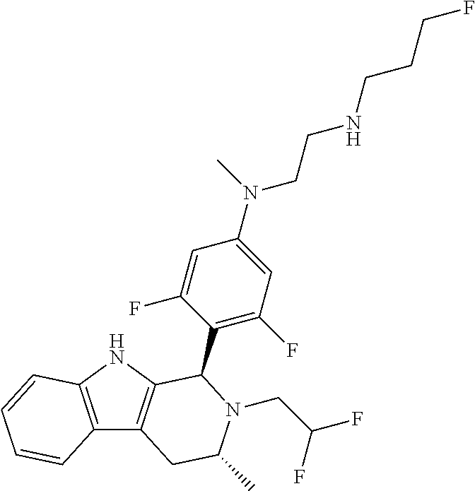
C12=C(NC3=C1CC(C)N(CC(F)F)C3C1=C(F)C=C(N(C)CCNCCCF)C=C1F)C=CC=C2
